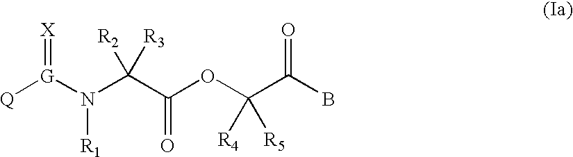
[Q][G](N(C(C(OC(C(B)=O)([R4])[R5])=O)([R3])[R2])[R1])=[X]
